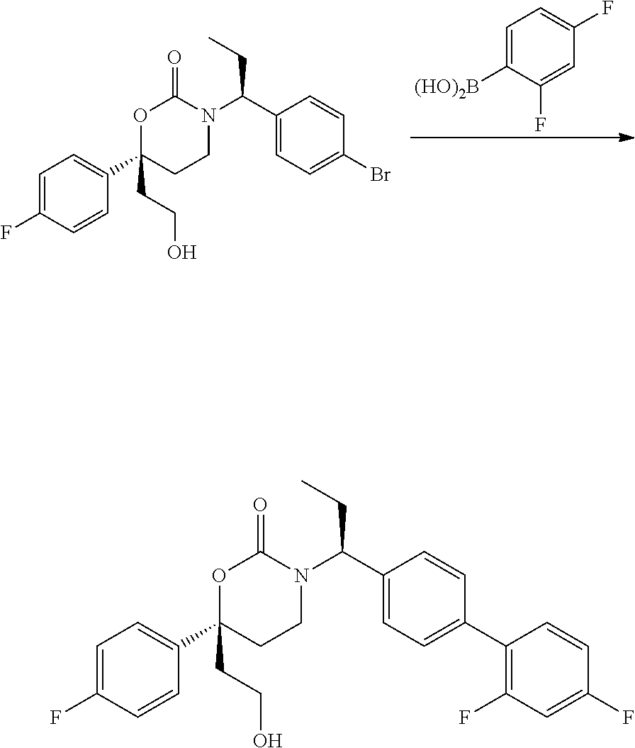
C1(CCO)(C2=CC=C(F)C=C2)CCN(C(C2=CC=C(Br)C=C2)CC)C(=O)O1.C1=C([(HO)2B])C(F)=CC(F)=C1.C1(CCO)(C2=CC=C(F)C=C2)CCN(C(C2=CC=C(C3=C(F)C=C(F)C=C3)C=C2)CC)C(=O)O1
